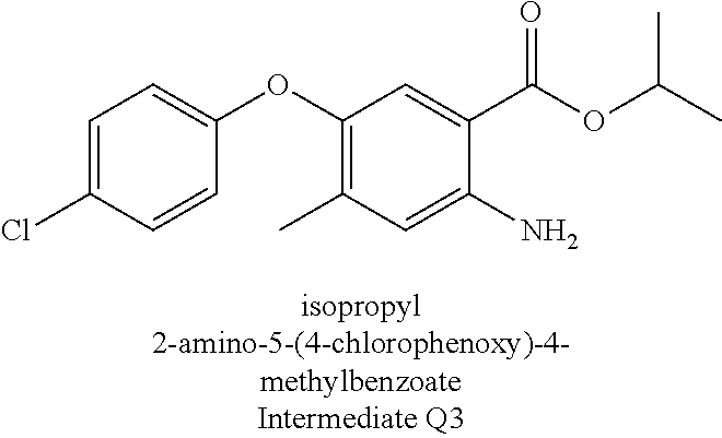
C1=C(Cl)C=CC(OC2=C(C)C=C(N)C(C(OC(C)C)=O)=C2)=C1
